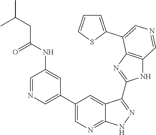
C1=NC=C(C2=CN=C3C(=C2)C(C2=NC4=C(N2)C=NC=C4C2=CC=CS2)=NN3)C=C1NC(=O)CC(C)C
